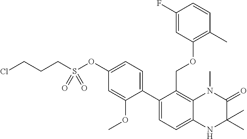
C12=C(COC3=C(C)C=CC(F)=C3)C(C3=CC=C(OS(CCCCl)(=O)=O)C=C3OC)=CC=C1NC(C)(C)C(=O)N2C
